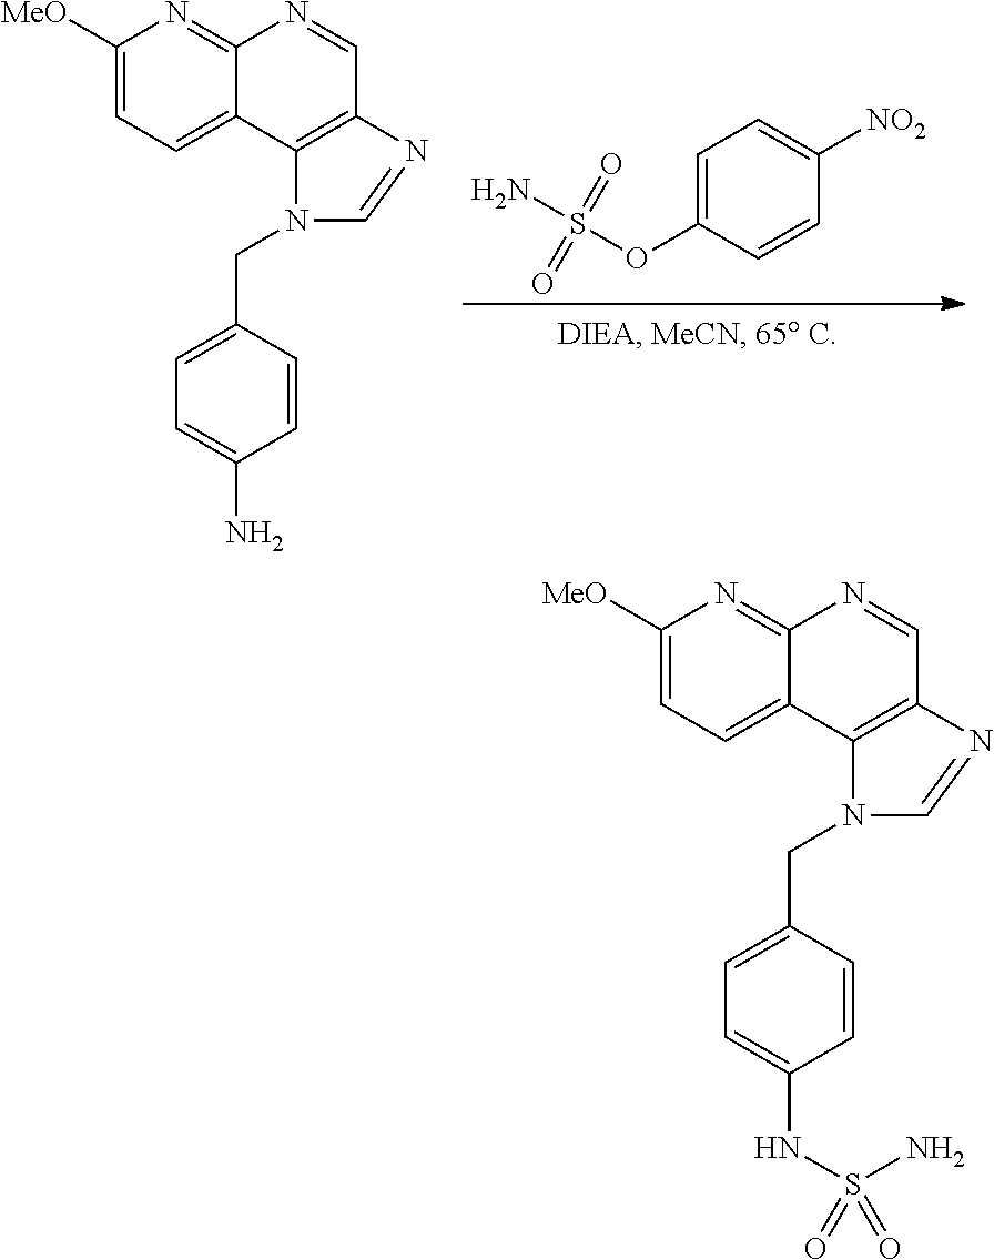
C1=C(OS(N)(=O)=O)C=CC([NO2])=C1.C1([MeO])=CC=C2C(=N1)N=CC1=C2N(CC2=CC=C(N)C=C2)C=N1.C1([MeO])=CC=C2C(=N1)N=CC1=C2N(CC2=CC=C(NS(N)(=O)=O)C=C2)C=N1
